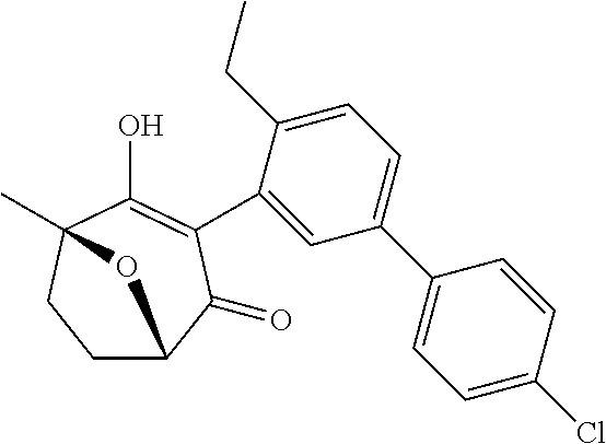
C1C2C(=O)C(C3=CC(C4=CC=C(Cl)C=C4)=CC=C3CC)=C(O)C(C)(C1)O2
